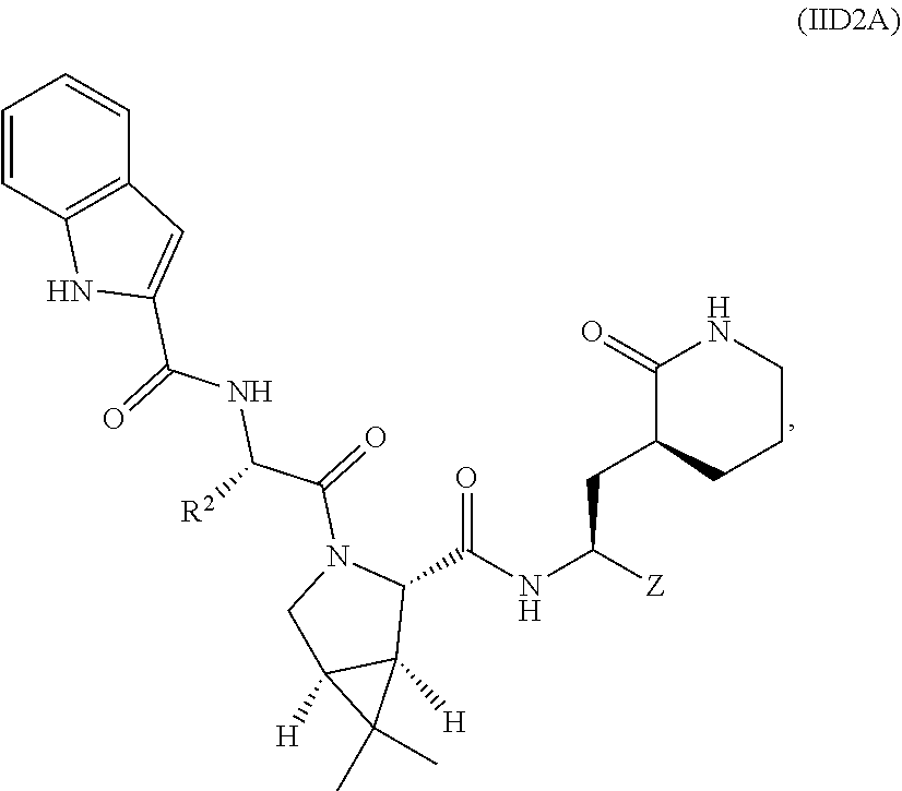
C1(C(NC([Z])CC2CCCNC2=O)=O)N(C(=O)C([R2])NC(C2=CC3=C(N2)C=CC=C3)=O)CC2([H])C1([H])C2(C)C
